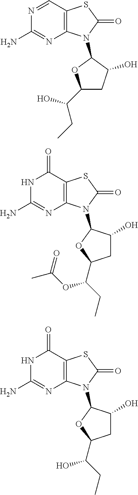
N1=CC2=C(N=C1N)N(C1C(O)CC(C(O)CC)O1)C(=O)S2.N1C(N)=NC2=C(C1=O)SC(=O)N2C1C(O)CC(C(CC)OC(C)=O)O1.N1C(N)=NC2=C(C1=O)SC(=O)N2C1C(O)CC(C(CC)O)O1
